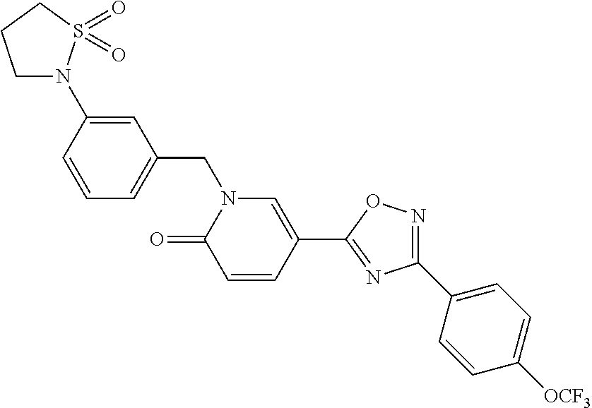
C1=CC(N2CCCS2(=O)=O)=CC(CN2C(=O)C=CC(C3=NC(C4=CC=C([OCF3])C=C4)=NO3)=C2)=C1
